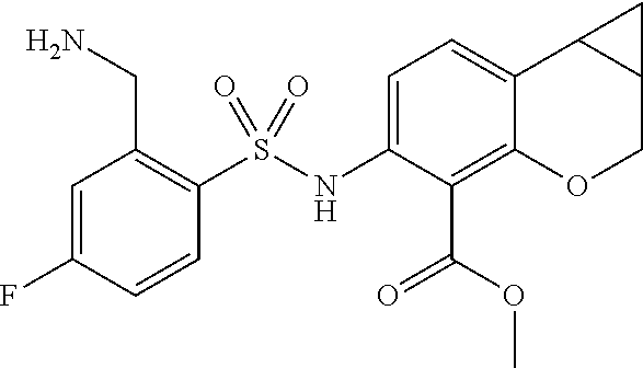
C1(NS(C2=C(CN)C=C(F)C=C2)(=O)=O)=CC=C2C(=C1C(=O)OC)OCC1C2C1
